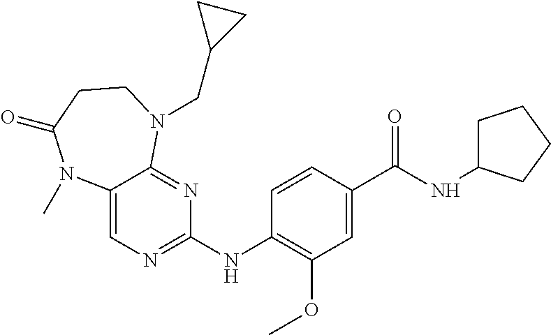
C1(NC2=NC=C3C(=N2)N(CC2CC2)CCC(=O)N3C)=C(OC)C=C(C(NC2CCCC2)=O)C=C1
